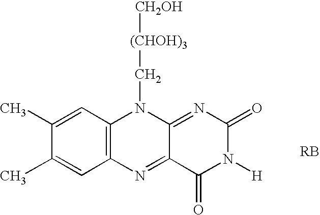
C1(C)=CC2=C(C=C1C)N=C1C(=NC(=O)N([H])C1=O)N2C[(CHOH)3][CH2OH]
